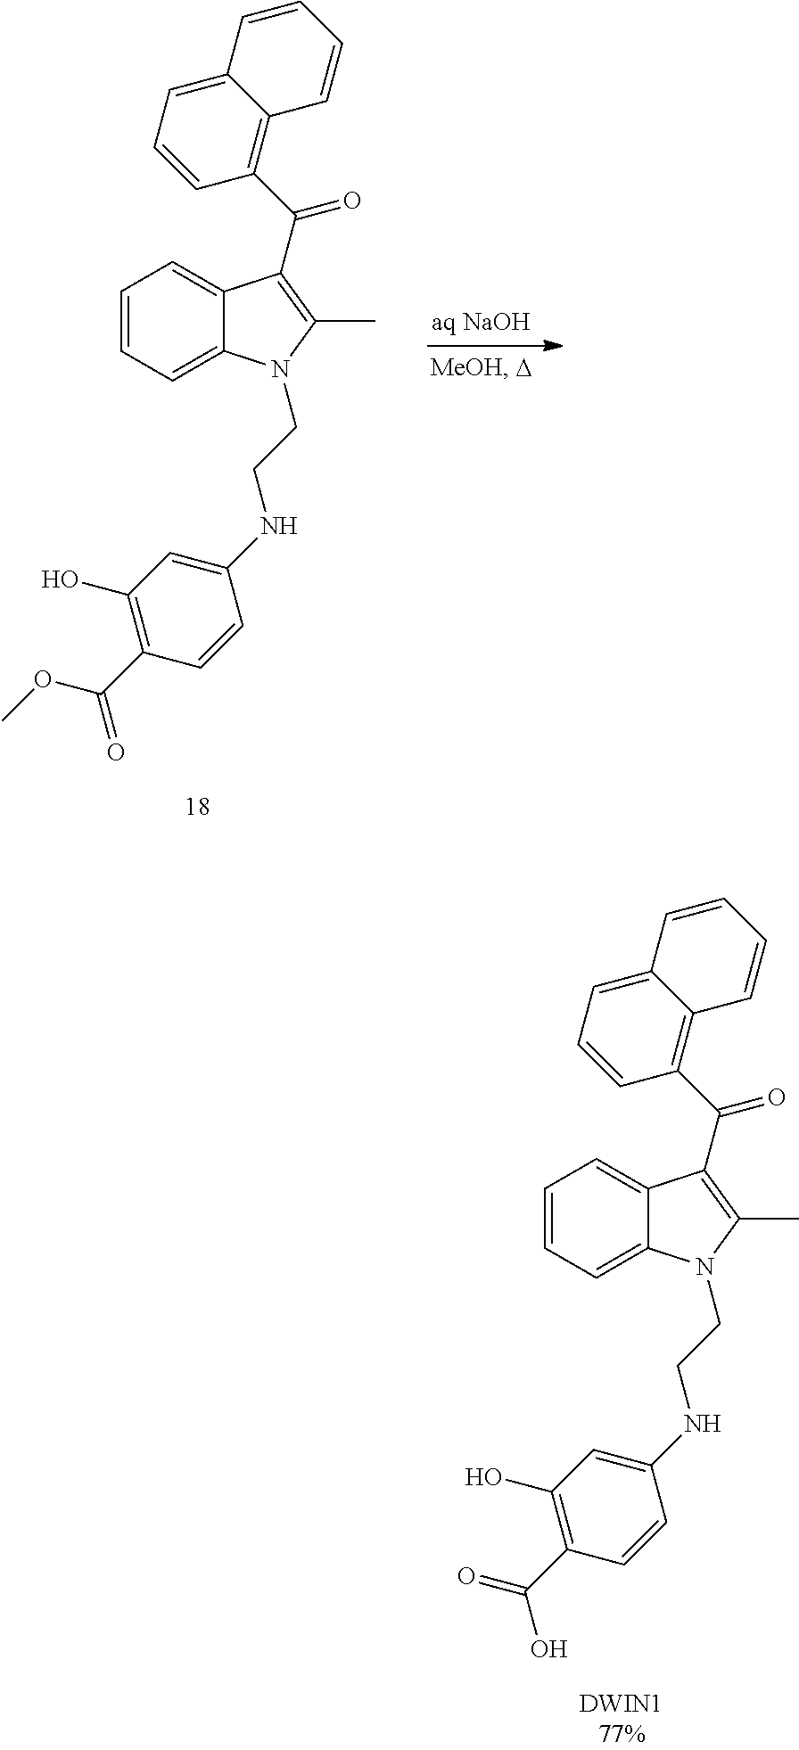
C12=CC=CC(C(=O)C3=C(C)N(CCNC4=CC(O)=C(C(=O)O)C=C4)C4=CC=CC=C43)=C1C=CC=C2.C12=CC=CC(C(=O)C3=C(C)N(CCNC4=CC(O)=C(C(OC)=O)C=C4)C4=CC=CC=C43)=C1C=CC=C2
